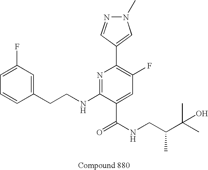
C1=CC(CCNC2=NC(C3=CN(C)N=C3)=C(F)C=C2C(NCC(C(C)(C)O)C)=O)=CC(F)=C1
